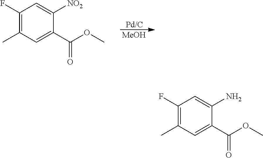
[Pd/C].[MeOH].C1(F)=C(C)C=C(C(OC)=O)C([NO2])=C1.C1(F)=C(C)C=C(C(OC)=O)C(N)=C1
